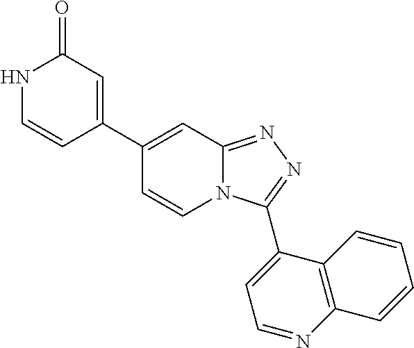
C1(C2=CC(=O)NC=C2)=CC2=NN=C(C3=CC=NC4=C3C=CC=C4)N2C=C1
